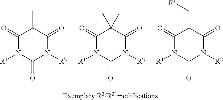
C1(=O)N([R1])C(=O)N([R2])C(=O)C1C.C1(=O)N([R1])C(=O)N([R2])C(=O)C1(C)C.C1(=O)N([R1])C(=O)N([R2])C(=O)C1C[R]
